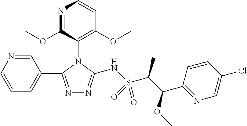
N1=C(C2=CC=CN=C2)N(C2=C(OC)C=CN=C2OC)C(NS(C(C(OC)C2=NC=C(Cl)C=C2)C)(=O)=O)=N1
